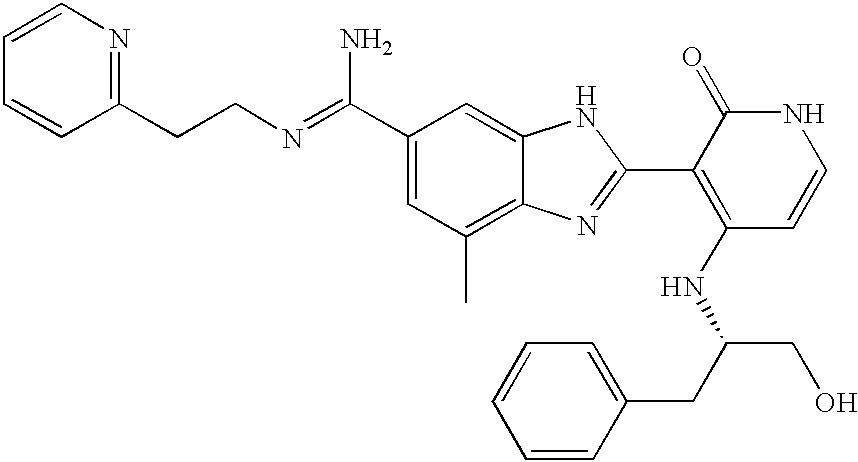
C(C1=CC(C)=C2C(=C1)NC(C1=C(NC(CO)CC3=CC=CC=C3)C=CNC1=O)=N2)(N)=NCCC1=NC=CC=C1
